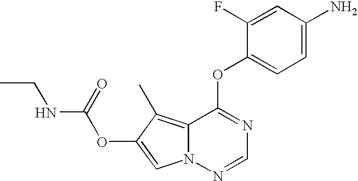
C1=C(F)C(OC2=NC=NN3C2=C(C)C(OC(NCC)=O)=C3)=CC=C1N
